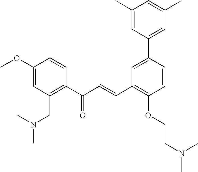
C1(OC)=CC(CN(C)C)=C(C(C=CC2=C(OCCN(C)C)C=CC(C3=CC(C)=CC(C)=C3)=C2)=O)C=C1
